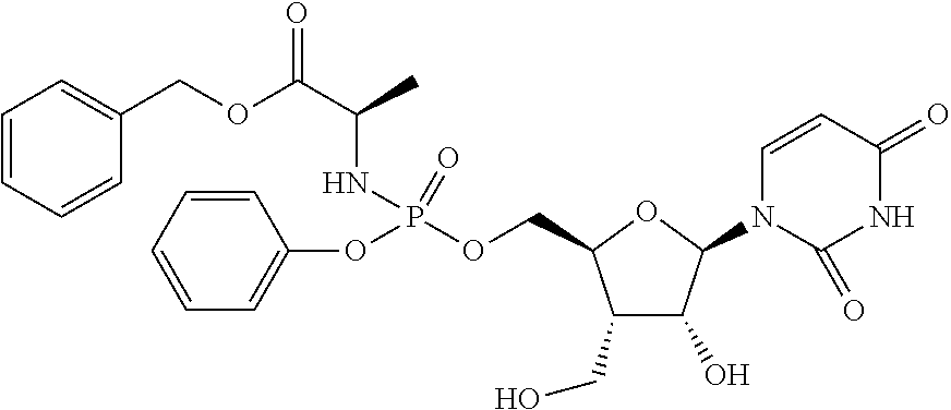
C1(CO)C(O)C(N2C=CC(=O)NC2=O)OC1COP(OC1=CC=CC=C1)(=O)NC(C(OCC1=CC=CC=C1)=O)C
